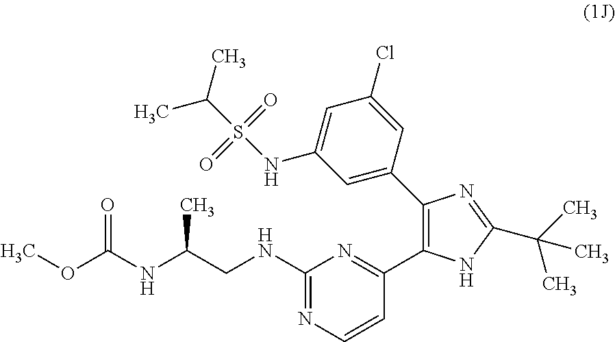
C1(C2=NC(NCC(NC(OC)=O)C)=NC=C2)=C(C2=CC(NS(=O)(=O)C(C)C)=CC(Cl)=C2)N=C(C(C)(C)C)N1
